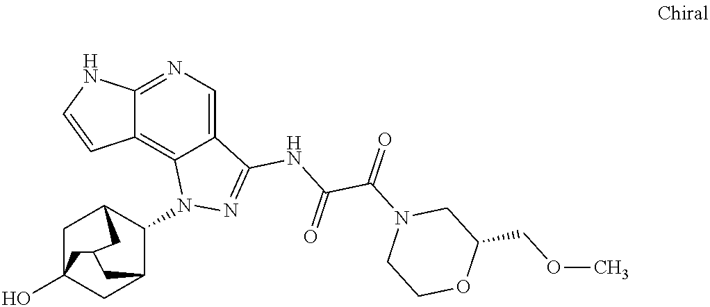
C12=NC=C3C(=C1C=CN2)N(C1C2CC4(O)CC1CC(C4)C2)N=C3NC(C(N1CCOC(COC)C1)=O)=O
